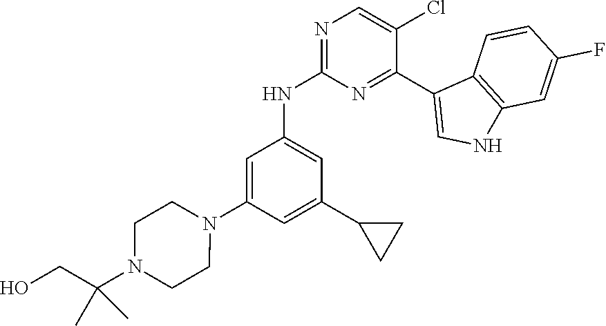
C1=C(N2CCN(C(CO)(C)C)CC2)C=C(C2CC2)C=C1NC1=NC=C(Cl)C(C2=CNC3=C2C=CC(F)=C3)=N1
